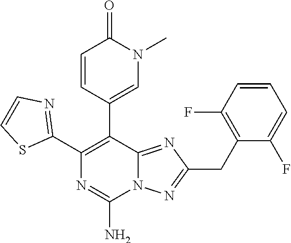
C1(C2=C(C3=CN(C)C(=O)C=C3)C3=NC(CC4=C(F)C=CC=C4F)=NN3C(N)=N2)=NC=CS1
